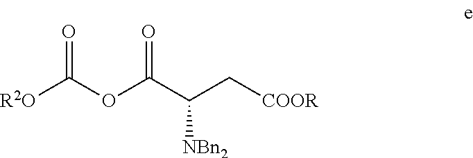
[R2O]C(OC(C(C[COOR])[NBn2])=O)=O
